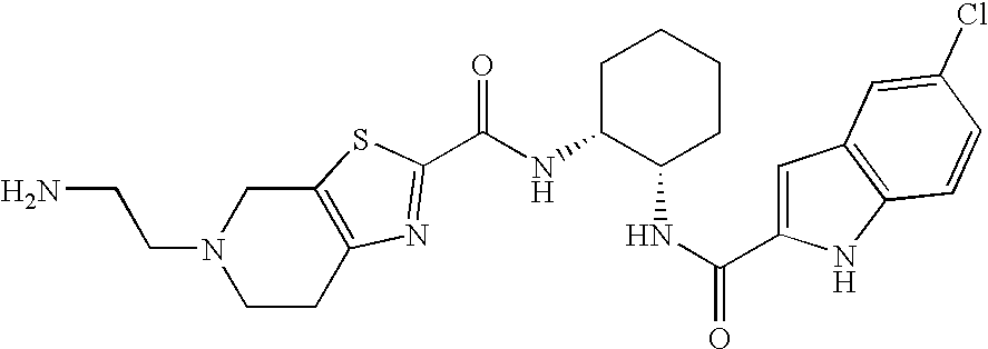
C12=C(SC(C(NC3C(NC(=O)C4=CC5=C(N4)C=CC(Cl)=C5)CCCC3)=O)=N1)CN(CCN)CC2
